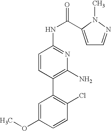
C1=C(OC)C=CC(Cl)=C1C1=C(N)N=C(NC(=O)C2=CC=NN2C)C=C1
